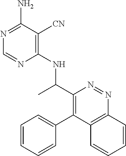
C1(NC(C2=C(C3=CC=CC=C3)C3=C(N=N2)C=CC=C3)C)=C([CN])C(N)=NC=N1
